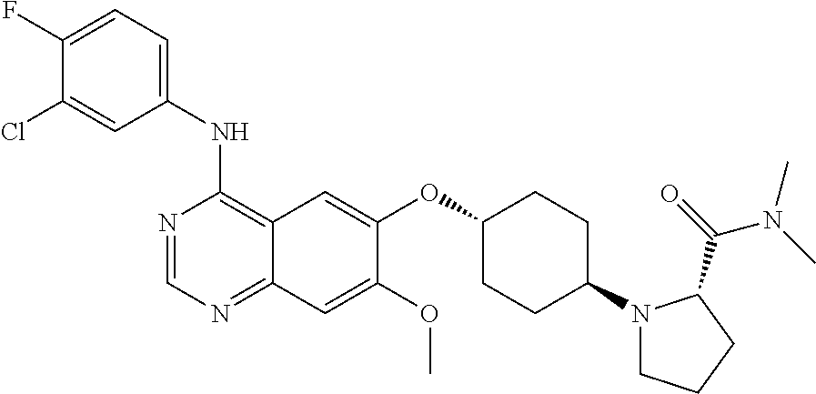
C1(F)=CC=C(NC2=C3C(=NC=N2)C=C(OC)C(OC2CCC(N4CCCC4C(=O)N(C)C)CC2)=C3)C=C1Cl
